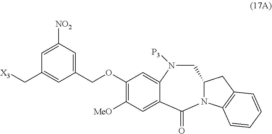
[X3]CC1=CC(COC2=C([MeO])C=C3C(=O)N4C(CC5=C4C=CC=C5)CN([P3])C3=C2)=CC([NO2])=C1
